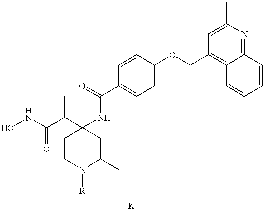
ONC(C(C1(NC(C2=CC=C(OCC3=C4C(=NC(C)=C3)C=CC=C4)C=C2)=O)CCN([R])C(C)C1)C)=O
